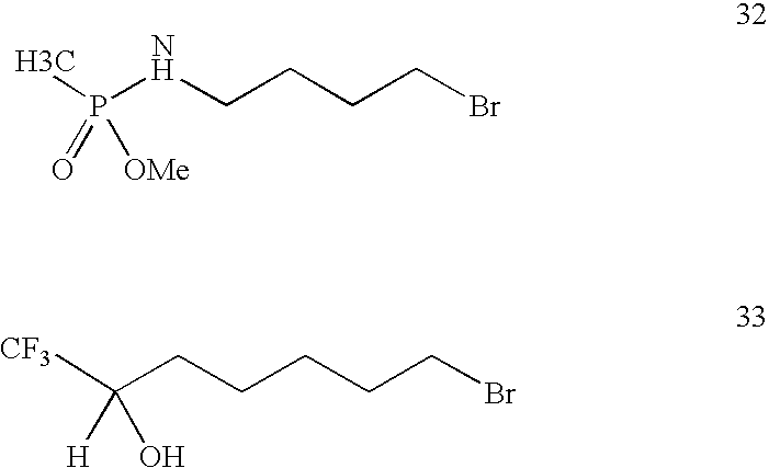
CP(NCCCCBr)(=O)[OMe].[CF3]C(CCCCCBr)([H])O
